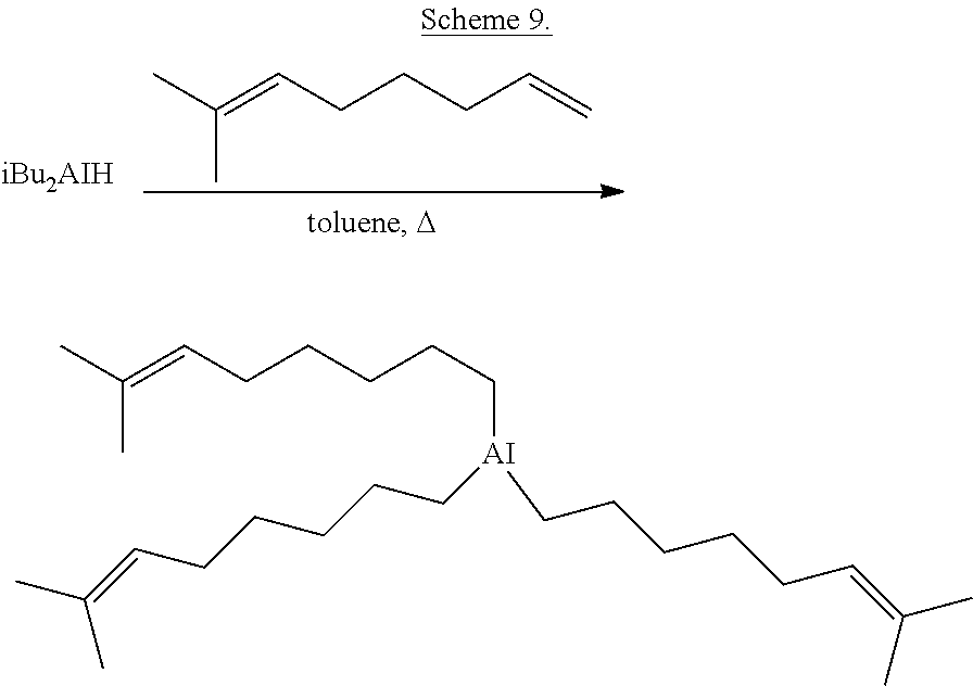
C(CC=C)CC=C(C)C.CC(=CCCCCC[AI](CCCCCC=C(C)C)CCCCCC=C(C)C)C
